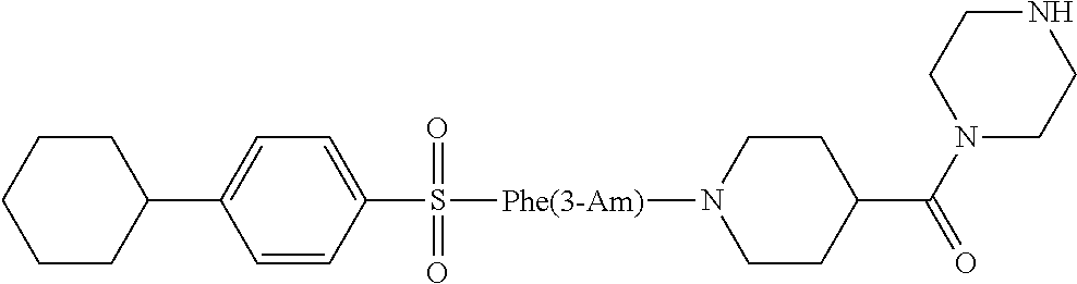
C1(C2CCCCC2)=CC=C(S(=O)(=O)[Phe(3-Am)]N2CCC(C(N3CCNCC3)=O)CC2)C=C1
